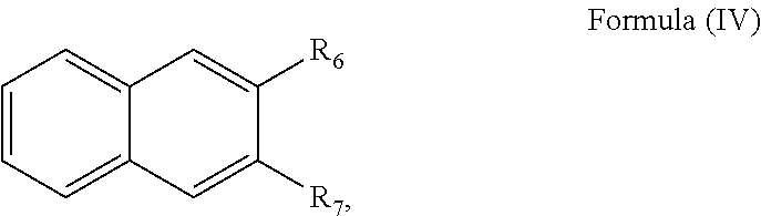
C1=CC=C2C(=C1)C=C([R6])C([R7])=C2
